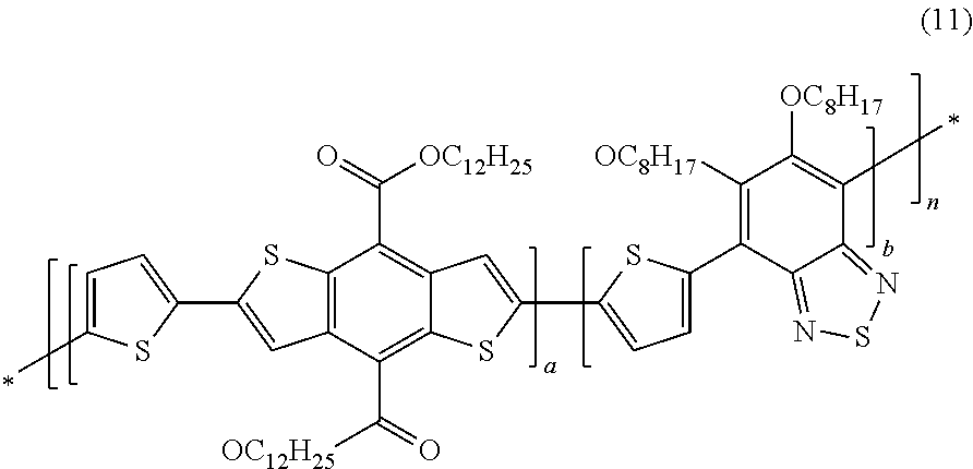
C12=C(C(C([OC12H25])=O)=C3C(=C1C(=O)[OC12H25])C=C(C1=CC=C(C4=C([OC8H17])C([OC8H17])=C(C)C5=NSN=C45)S1)S3)C=C(C1=CC=C(C)S1)S2
